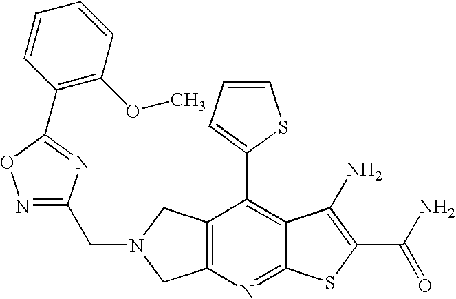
C12=C(CN(CC3=NOC(C4=C(OC)C=CC=C4)=N3)C1)C(C1=CC=CS1)=C1C(=N2)SC(C(N)=O)=C1N
